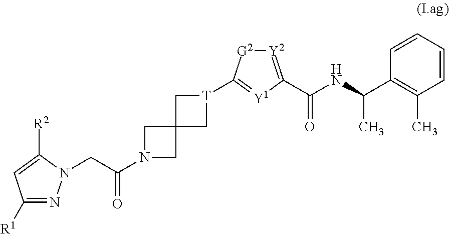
C1([R1])=NN(CC(N2CC3(C2)C[T](C2=[Y1]C(C(NC(C4=C(C)C=CC=C4)C)=O)=[Y2][G2]2)C3)=O)C([R2])=C1
